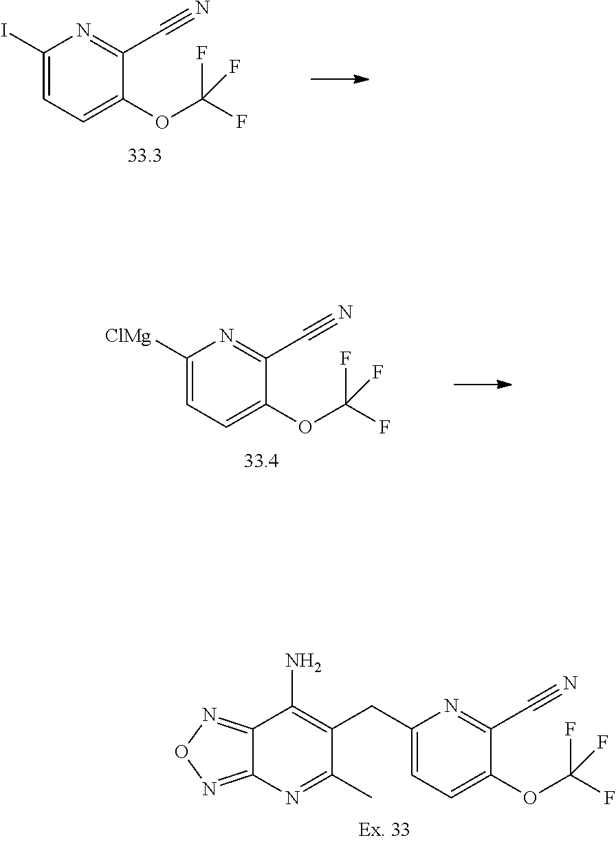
C12=NON=C1N=C(C)C(CC1=CC=C(OC(F)(F)F)C(C#N)=N1)=C2N.C1(I)=CC=C(OC(F)(F)F)C(C#N)=N1.C1([ClMg])=CC=C(OC(F)(F)F)C(C#N)=N1
